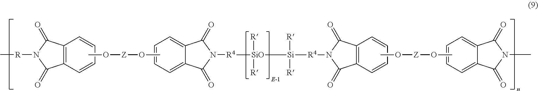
C12=C(C=CC=C1)C(=O)N([R]C)C2=O.CO[Z]OC.C12=CC=CC=C1C(=O)N([R4][SiO]([R])([R])[Si]([R])([R])[R4]N1C(=O)C3=C(C=CC=C3)C1=O)C2=O.C12=CC=CC=C1C(=O)N(C)C2=O.CO[Z]OC
